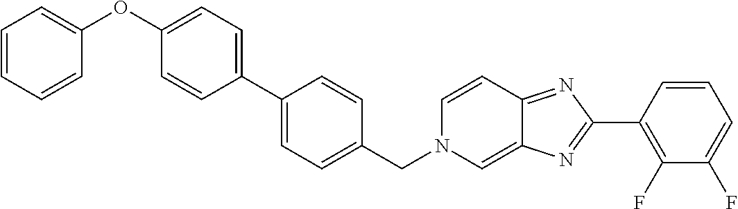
C1(OC2=CC=CC=C2)=CC=C(C2=CC=C(CN3C=C4C(=NC(C5=C(F)C(F)=CC=C5)=N4)C=C3)C=C2)C=C1
